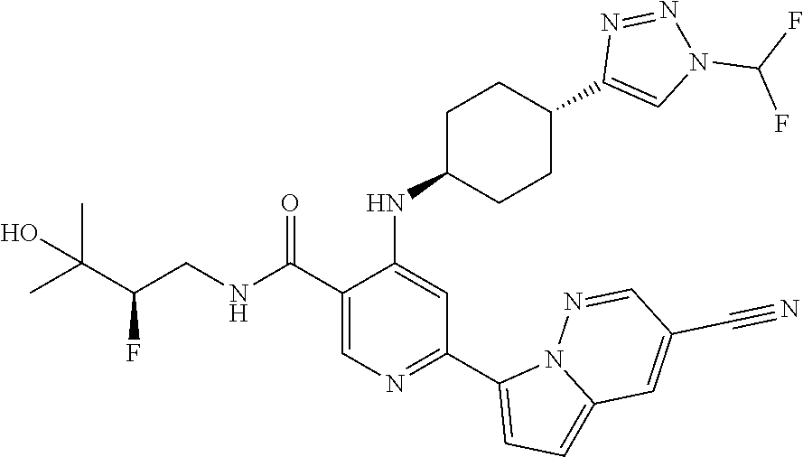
C1(C(NCC(C(C)(C)O)F)=O)=CN=C(C2=CC=C3N2N=CC(C#N)=C3)C=C1NC1CCC(C2=CN(C(F)F)N=N2)CC1
